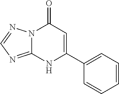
C12=NC=NN1C(=O)C=C(C1=CC=CC=C1)N2
